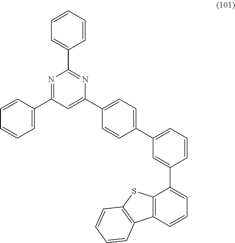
C1=CC(C2=NC(C3=CC=CC=C3)=NC(C3=CC=C(C4=CC=CC(C5=CC=CC6=C5SC5=C6C=CC=C5)=C4)C=C3)=C2)=CC=C1
